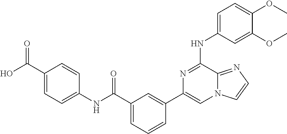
C1=C(NC2=NC(C3=CC(C(NC4=CC=C(C(O)=O)C=C4)=O)=CC=C3)=CN3C2=NC=C3)C=C(OC)C(OC)=C1
